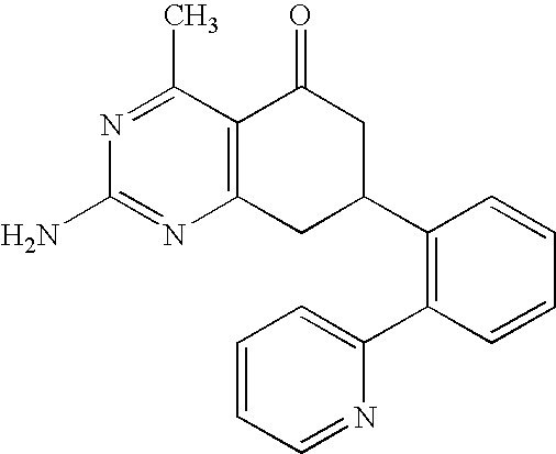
C12=C(C(C)=NC(N)=N1)C(=O)CC(C1=C(C3=CC=CC=N3)C=CC=C1)C2
